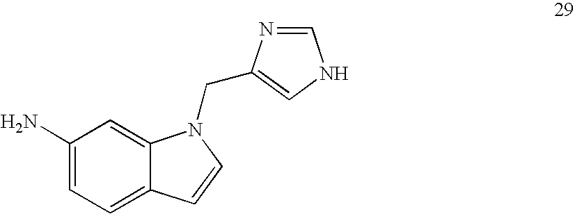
C1(N)=CC=C2C(=C1)N(CC1=CNC=N1)C=C2
